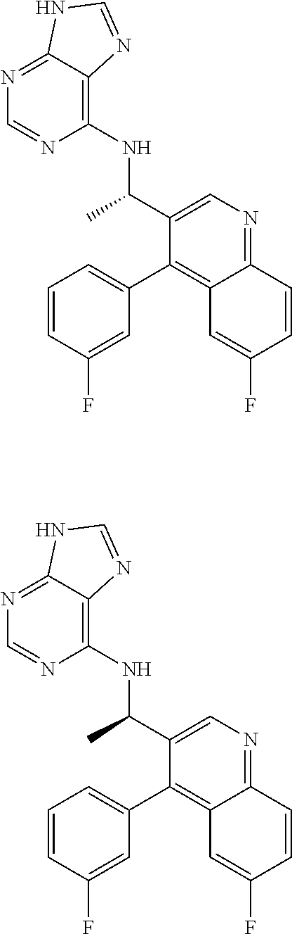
C1(NC(C2=CN=C3C(=C2C2=CC=CC(F)=C2)C=C(F)C=C3)C)=C2C(=NC=N1)NC=N2.C1(NC(C2=CN=C3C(=C2C2=CC=CC(F)=C2)C=C(F)C=C3)C)=C2C(=NC=N1)NC=N2
